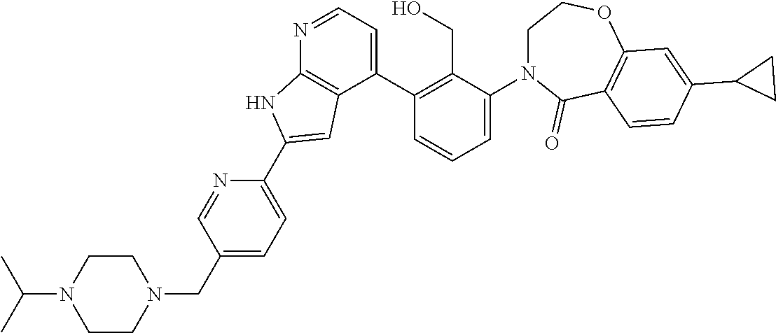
N1=CC=C(C2=C(CO)C(N3CCOC4=C(C3=O)C=CC(C3CC3)=C4)=CC=C2)C2=C1NC(C1=CC=C(CN3CCN(C(C)C)CC3)C=N1)=C2
